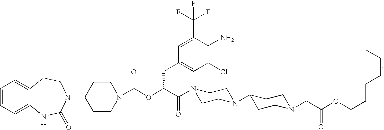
C1=CC=C2C(=C1)CCN(C1CCN(C(OC(C(=O)N3CCN(C4CCN(CC(OCCCCCC)=O)CC4)CC3)CC3=CC(Cl)=C(N)C(C(F)(F)F)=C3)=O)CC1)C(=O)N2
